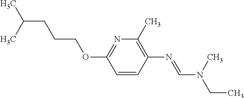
C1=CC(OCCCC(C)C)=NC(C)=C1N=CN(C)CC
